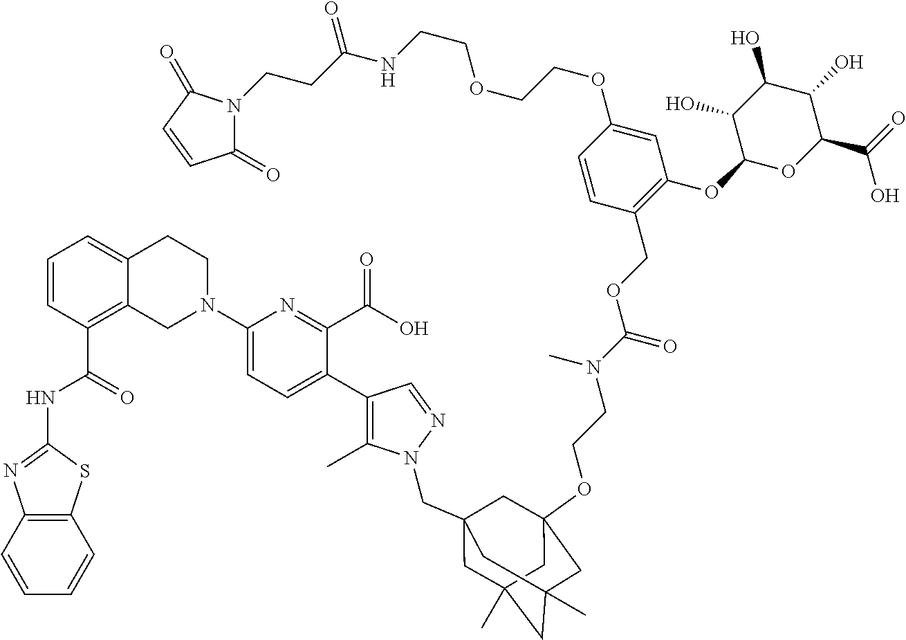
C12=C(C=CC=C1)SC(NC(C1=C3C(=CC=C1)CCN(C1=CC=C(C4=C(C)N(CC56CC7(C)CC(C)(CC(OCCN(C(=O)OCC8=C(OC9OC(C(=O)O)C(O)C(O)C9O)C=C(OCCOCCNC(=O)CCN9C(=O)C=CC9=O)C=C8)C)(C5)C7)C6)N=C4)C(C(O)=O)=N1)C3)=O)=N2
